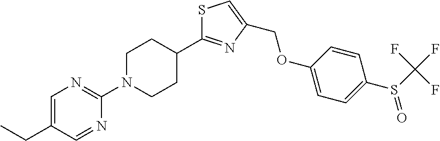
C1N(C2=NC=C(CC)C=N2)CCC(C2=NC(COC3=CC=C(S(=O)C(F)(F)F)C=C3)=CS2)C1
